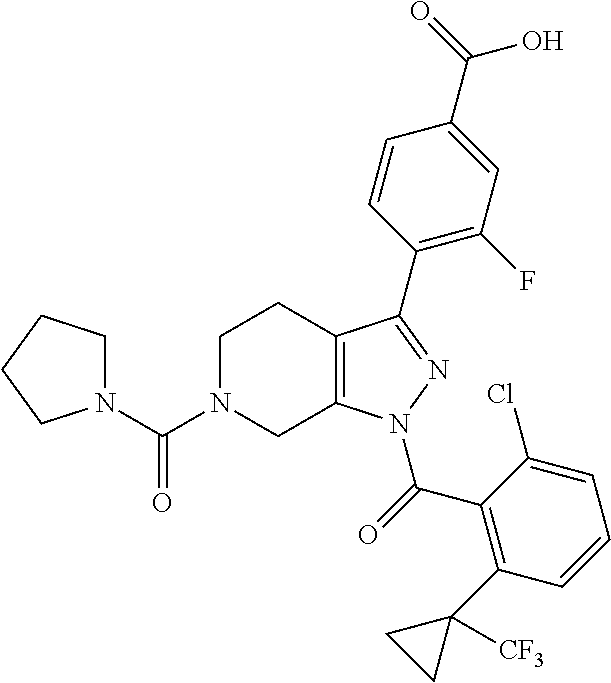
C12=C(N(C(C3=C(C4([CF3])CC4)C=CC=C3Cl)=O)N=C1C1=C(F)C=C(C(O)=O)C=C1)CN(C(N1CCCC1)=O)CC2
